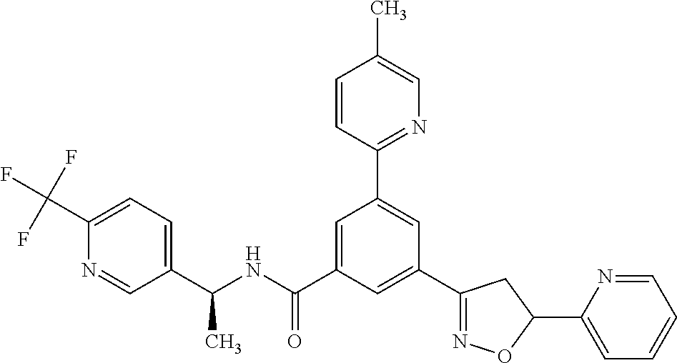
C1(C(NC(C2=CC(C3=NC=C(C)C=C3)=CC(C3=NOC(C4=CC=CC=N4)C3)=C2)=O)C)=CC=C(C(F)(F)F)N=C1
